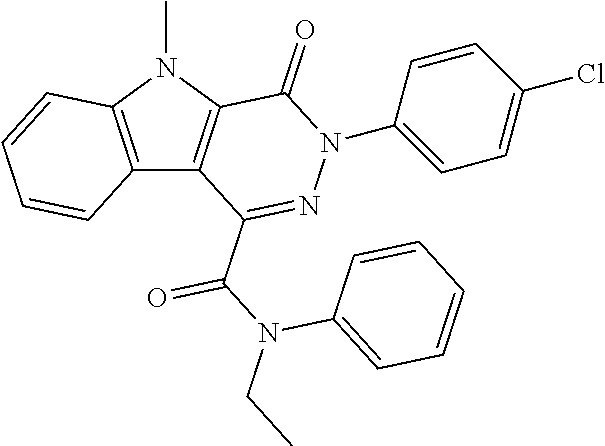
C12=C(N(C)C3=C1C(C(N(CC)C1=CC=CC=C1)=O)=NN(C1=CC=C(Cl)C=C1)C3=O)C=CC=C2
